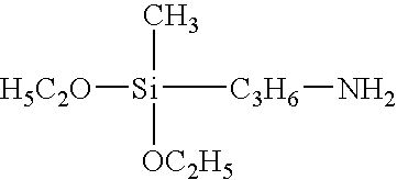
[H5C2O][Si](C)([OC2H5])[C3H6]N
